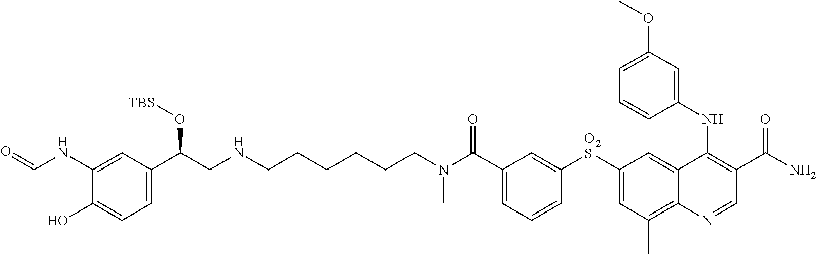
C(CN(C(C1=CC=CC([O2S]C2=CC(C)=C3C(=C2)C(NC2=CC(OC)=CC=C2)=C(C(N)=O)C=N3)=C1)=O)C)CCCCNCC(C1=CC=C(O)C(NC=O)=C1)O[TBS]
